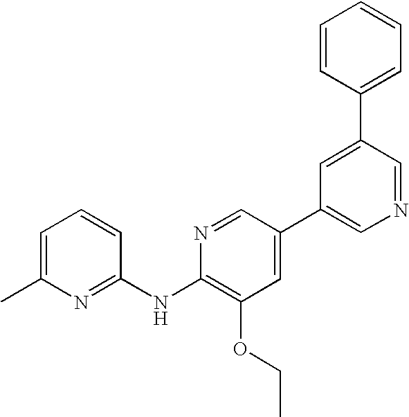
C1=C(C)N=C(NC2=C(OCC)C=C(C3=CN=CC(C4=CC=CC=C4)=C3)C=N2)C=C1
